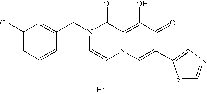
C1(Cl)=CC=CC(CN2C=CN3C(=C(O)C(=O)C(C4=CN=CS4)=C3)C2=O)=C1.Cl
